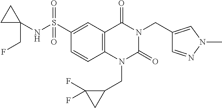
C1=CC2=C(C=C1S(NC1(CF)CC1)(=O)=O)C(=O)N(CC1=CN(C)N=C1)C(=O)N2CC1C(F)(F)C1
